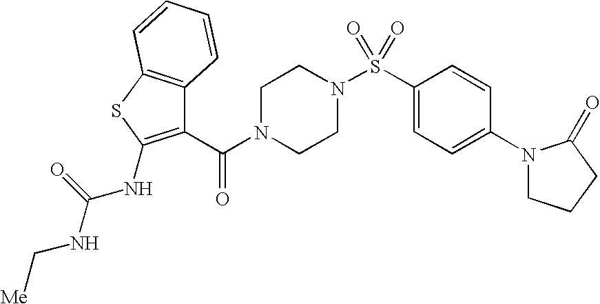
C1(C(=O)N2CCN(S(C3=CC=C(N4CCCC4=O)C=C3)(=O)=O)CC2)=C(NC(NC[Me])=O)SC2=C1C=CC=C2
